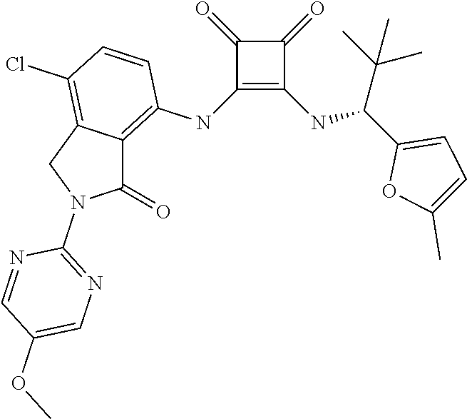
C1(NC2=C3C(=C(Cl)C=C2)CN(C2=NC=C(OC)C=N2)C3=O)=C(NC(C2=CC=C(C)O2)C(C)(C)C)C(=O)C1=O
